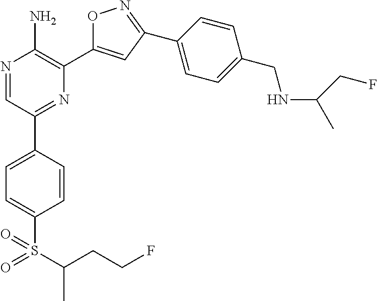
N1=CC(C2=CC=C(S(C(CCF)C)(=O)=O)C=C2)=NC(C2=CC(C3=CC=C(CNC(CF)C)C=C3)=NO2)=C1N
